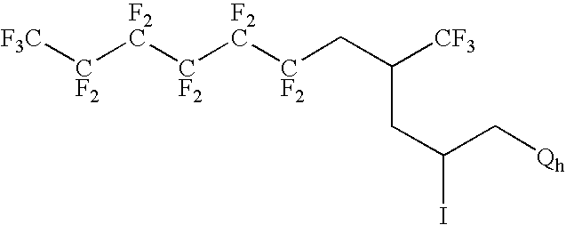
[F3C][CF2][F2C][CF2][F2C][CF2]CC([CF3])CC(I)C[Qh]
